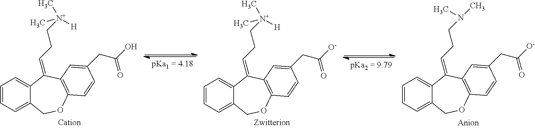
C1=CC=C2C(=C1)C(=CCC[N+]([H])(C)C)C1=C(OC2)C=CC(CC(O)=O)=C1.C1=CC=C2C(=C1)C(=CCC[N+]([H])(C)C)C1=C(OC2)C=CC(CC([O-])=O)=C1.C1=CC=C2C(=C1)C(=CCCN(C)C)C1=C(OC2)C=CC(CC([O-])=O)=C1
